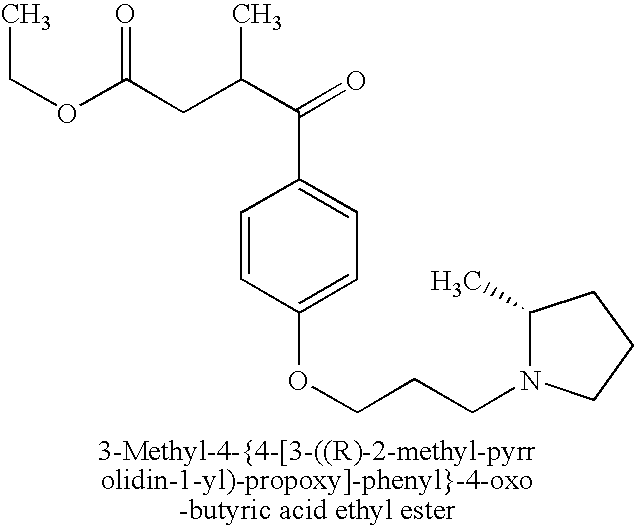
CCOC(=O)CC(C(=O)C1=CC=C(OCCCN2C(C)CCC2)C=C1)C
